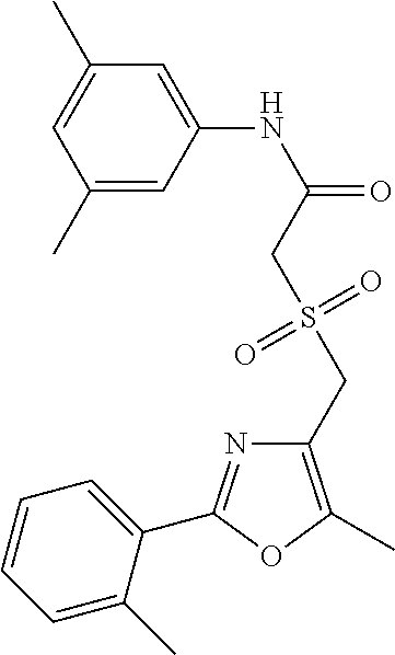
C1(C)=CC(NC(=O)CS(CC2=C(C)OC(C3=CC=CC=C3C)=N2)(=O)=O)=CC(C)=C1
